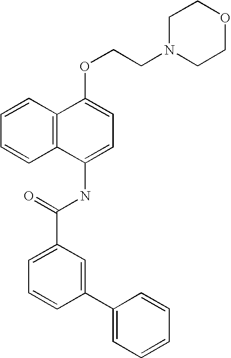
C1=CC2=C(C=C1)C(NC(C1=CC=CC(C3=CC=CC=C3)=C1)=O)=CC=C2OCCN1CCOCC1
